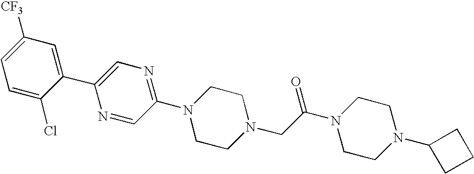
C1=C(Cl)C(C2=CN=C(N3CCN(CC(N4CCN(C5CCC5)CC4)=O)CC3)C=N2)=CC([CF3])=C1
